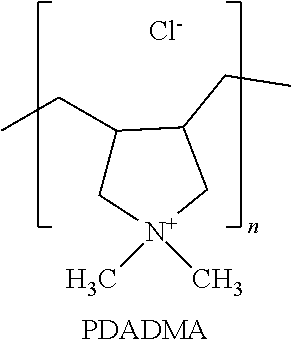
[Cl-].C1(CC)C[N+](C)(C)CC1CC.[PDADMA]
